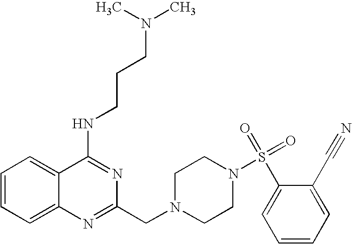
C1=CC=C2C(=C1)C(NCCCN(C)C)=NC(CN1CCN(S(=O)(=O)C3=CC=CC=C3C#N)CC1)=N2
